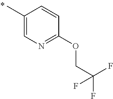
CC1=CN=C(OCC(F)(F)F)C=C1
